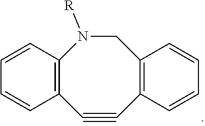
C1#CC2=C(CN([R])C3=C1C=CC=C3)C=CC=C2
